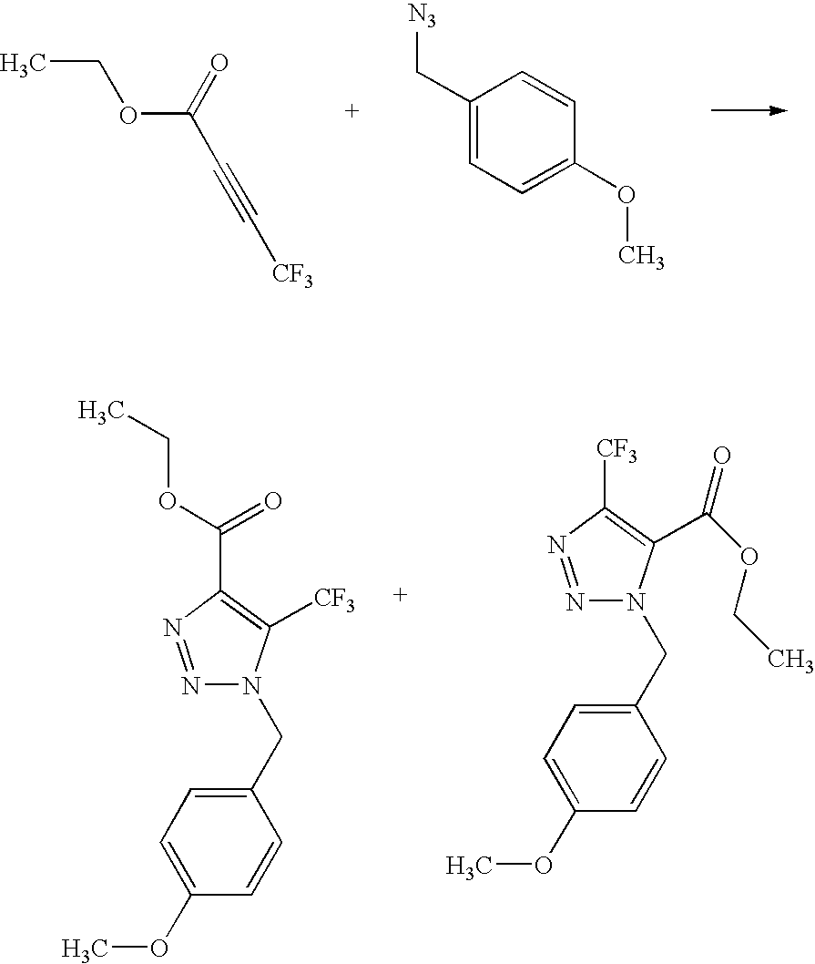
CCOC(C#C[CF3])=O.C1(C[N3])=CC=C(OC)C=C1.CCOC(C1=C([CF3])N(CC2=CC=C(OC)C=C2)N=N1)=O.[CF3]C1=C(C(OCC)=O)N(CC2=CC=C(OC)C=C2)N=N1
